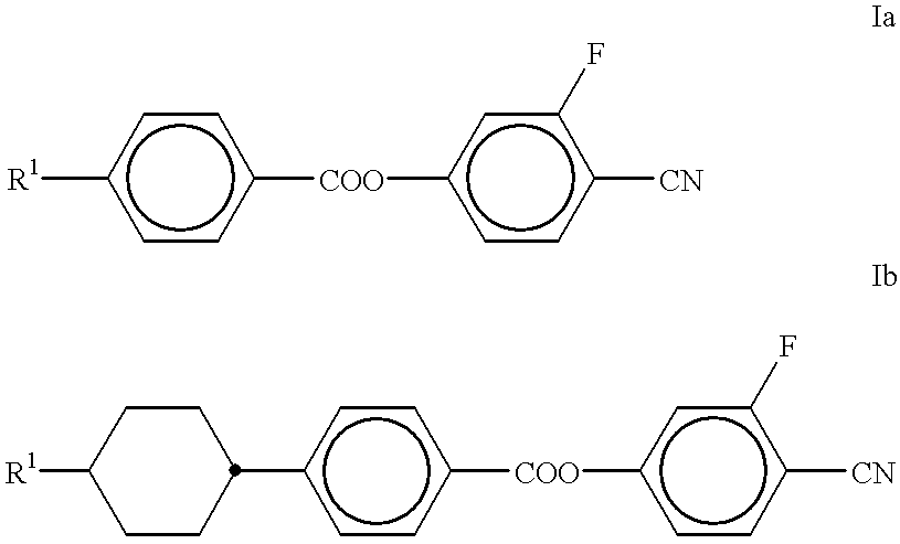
[R1]c1ccc([COO]c2ccc([CN])c(F)c2)cc1.[R1]C1CCC(c2ccc([COO]c3ccc([CN])c(F)c3)cc2)CC1
